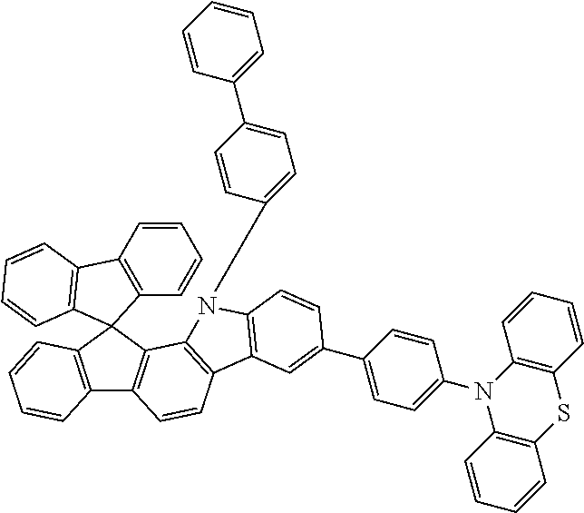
C12=C(C=CC=C1)C1(C3=C2C=CC2=C3N(C3=CC=C(C4=CC=CC=C4)C=C3)C3=C2C=C(C2=CC=C(N4C5=C(C=CC=C5)SC5=C4C=CC=C5)C=C2)C=C3)C2=C(C=CC=C2)C2=C1C=CC=C2
